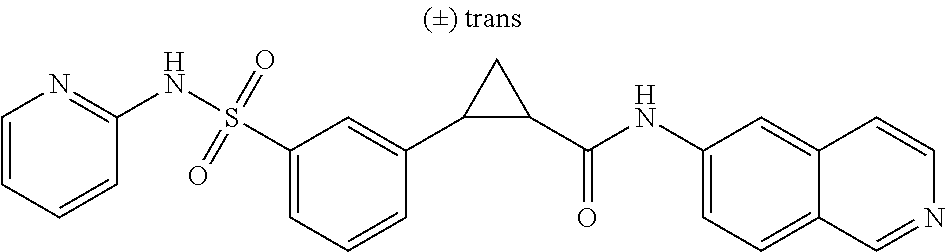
C1=C(S(NC2=NC=CC=C2)(=O)=O)C=C(C2C(C(NC3=CC=C4C(=C3)C=CN=C4)=O)C2)C=C1
